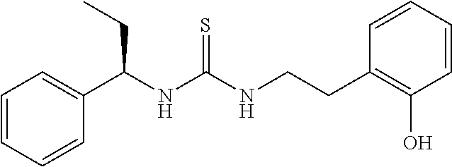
C1(C(NC(NCCC2=C(O)C=CC=C2)=S)CC)=CC=CC=C1
